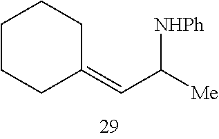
C1(=CC([Me])[NHPh])CCCCC1
